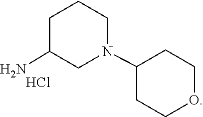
C1C(N)CN(C2CCOCC2)CC1.Cl
